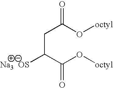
C(O[octyl])(C(CC(O[octyl])=O)[Na3  OS])=O
